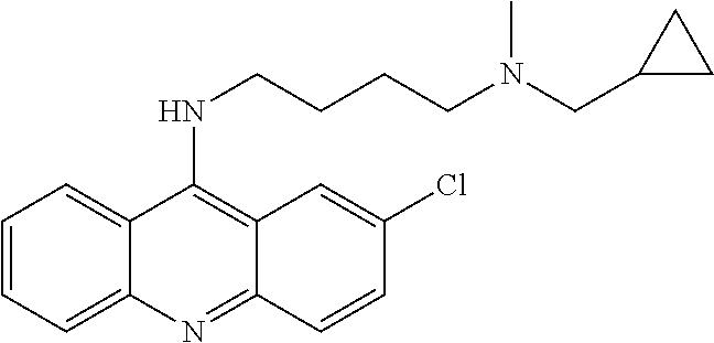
N(C1=C2C(=NC3=CC=CC=C13)C=CC(Cl)=C2)CCCCN(CC1CC1)C
